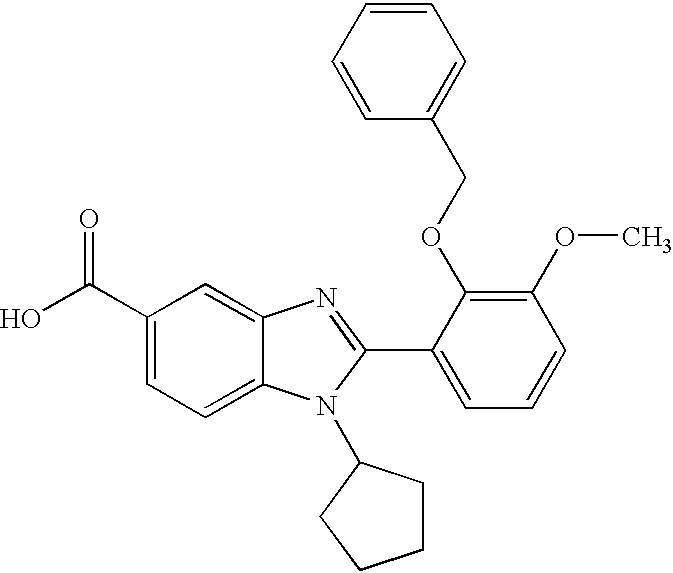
C1(C(O)=O)=CC=C2C(=C1)N=C(C1=CC=CC(OC)=C1OCC1=CC=CC=C1)N2C1CCCC1
